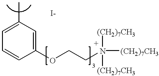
C1=C(C)C=C(OCCN([(CH2)7CH3])([(CH2)7CH3])[(CH2)7CH3])C=C1
